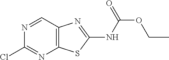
N1=CC2=C(N=C1Cl)SC(NC(OCC)=O)=N2
